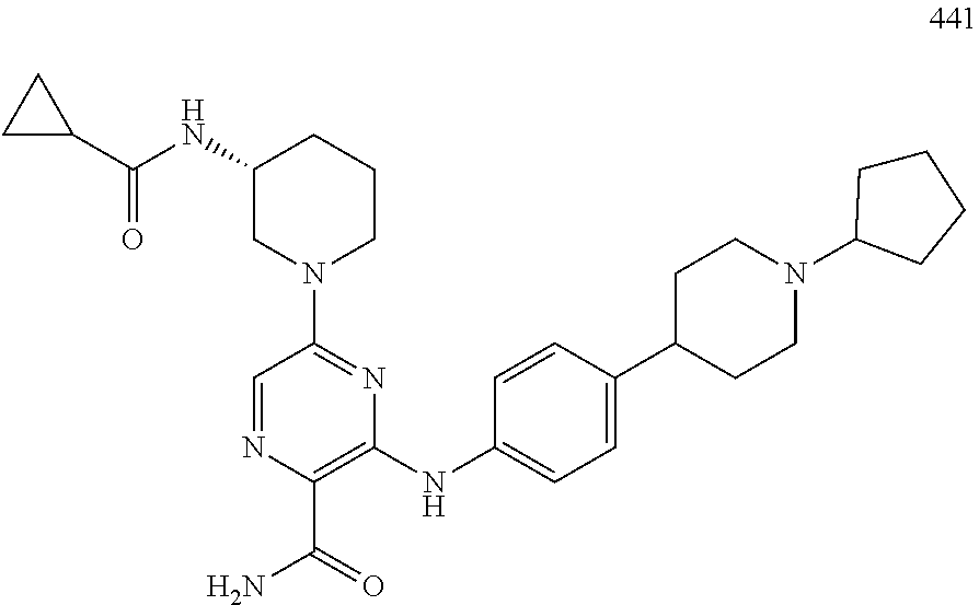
C1(NC(=O)C2CC2)CN(C2=NC(NC3=CC=C(C4CCN(C5CCCC5)CC4)C=C3)=C(C(N)=O)N=C2)CCC1
